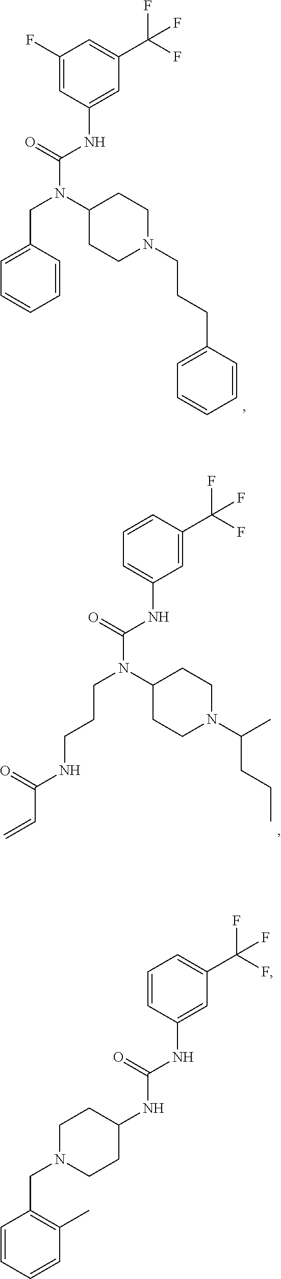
C1(F)=CC(NC(N(C2CCN(CCCC3=CC=CC=C3)CC2)CC2=CC=CC=C2)=O)=CC(C(F)(F)F)=C1.C1=CC(C(F)(F)F)=CC(NC(N(C2CCN(C(CCC)C)CC2)CCCNC(C=C)=O)=O)=C1.C1=CC(NC(NC2CCN(CC3=C(C)C=CC=C3)CC2)=O)=CC(C(F)(F)F)=C1
